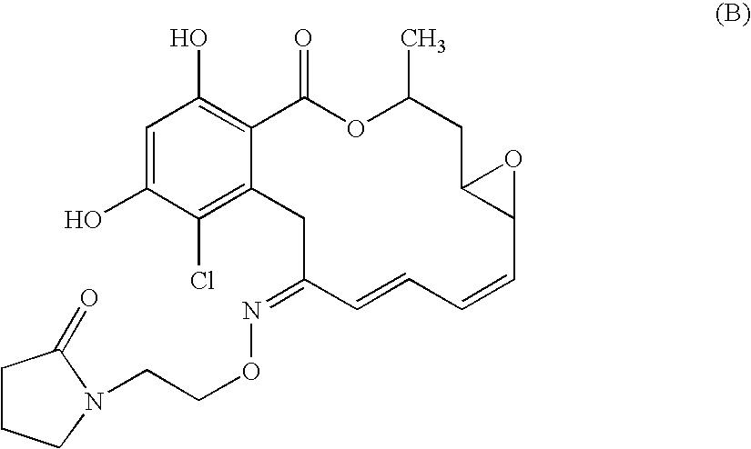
C1=C(O)C(Cl)=C2C(=C1O)C(=O)OC(C)CC1C(C=CC=CC(=NOCCN3CCCC3=O)C2)O1
